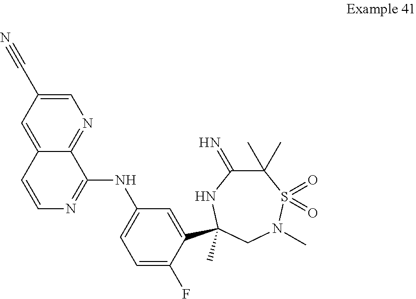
C1=C(F)C(C2(C)NC(=N)C(C)(C)S(=O)(=O)N(C)C2)=CC(NC2=NC=CC3=CC(C#N)=CN=C23)=C1
